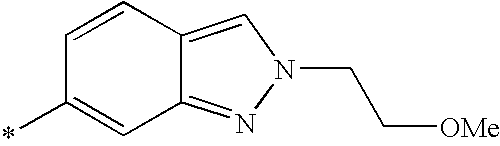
*C1=CC2=NN(CC[OMe])C=C2C=C1
